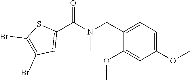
C1(OC)=CC=C(CN(C(C2=CC(Br)=C(Br)S2)=O)C)C(OC)=C1
